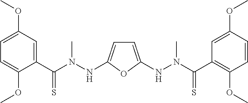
C1=C(OC)C(C(N(NC2=CC=C(NN(C(C3=C(OC)C=CC(OC)=C3)=S)C)O2)C)=S)=CC(OC)=C1
